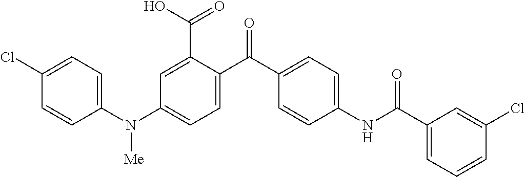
C1(N(C2=CC=C(C(C3=CC=C(NC(C4=CC=CC(Cl)=C4)=O)C=C3)=O)C(C(O)=O)=C2)[Me])=CC=C(Cl)C=C1
